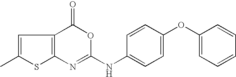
C12=C(C(=O)OC(NC3=CC=C(OC4=CC=CC=C4)C=C3)=N1)C=C(C)S2
